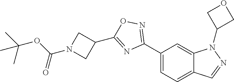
C1(C2=NOC(C3CN(C(OC(C)(C)C)=O)C3)=N2)=CC=C2C(=C1)N(C1COC1)N=C2
